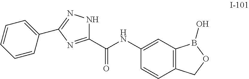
C1(C(NC2=CC3=C(C=C2)COB3O)=O)=NC(C2=CC=CC=C2)=NN1
